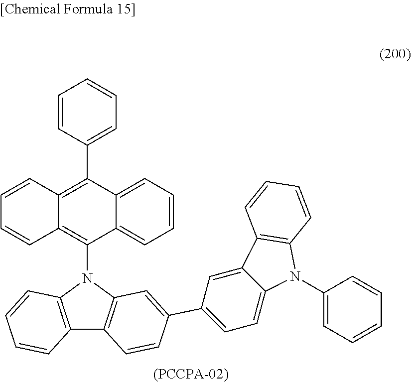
C12=C(N(C3=C4C(=C(C5=CC=CC=C5)C5=CC=CC=C53)C=CC=C4)C3=C1C=CC(C1=CC=C4C(=C1)C1=C(N4C4=CC=CC=C4)C=CC=C1)=C3)C=CC=C2
